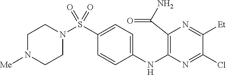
C1(NC2=C(C(N)=O)N=C([Et])C(Cl)=N2)=CC=C(S(=O)(N2CCN([Me])CC2)=O)C=C1
